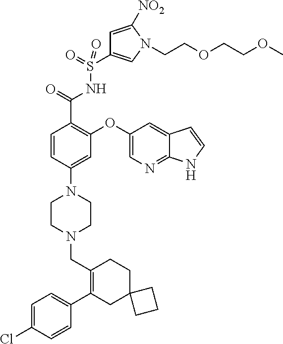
C1=C(Cl)C=CC(C2=C(CN3CCN(C4=CC(OC5=CN=C6C(=C5)C=CN6)=C(C(=O)NS(C5=CN(CCOCCOC)C([NO2])=C5)(=O)=O)C=C4)CC3)CCC3(C2)CCC3)=C1
